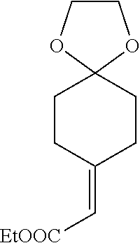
C1CC(=C[EtOOC])CCC12OCCO2
